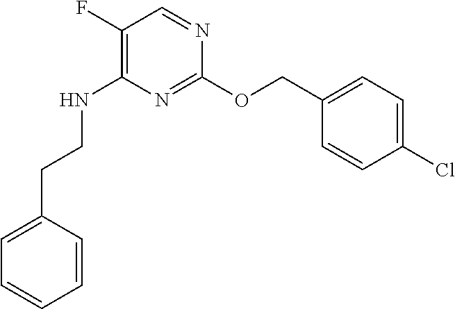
C1(F)=C(NCCC2=CC=CC=C2)N=C(OCC2=CC=C(Cl)C=C2)N=C1
